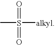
O=S(=O)([alkyl])C
